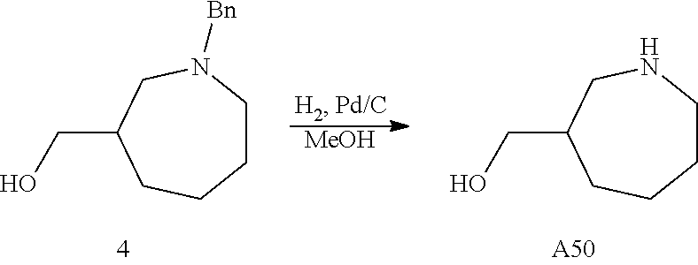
[MeOH].C1CN([Bn])CC(CO)CC1.C1CNCC(CO)CC1.[A50]
